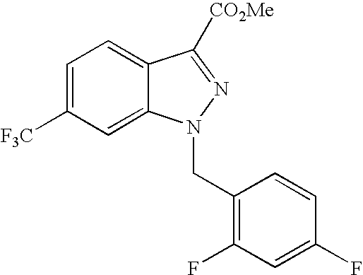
C1=C([F3C])C=C2C(=C1)C([CO2Me])=NN2CC1=C(F)C=C(F)C=C1
